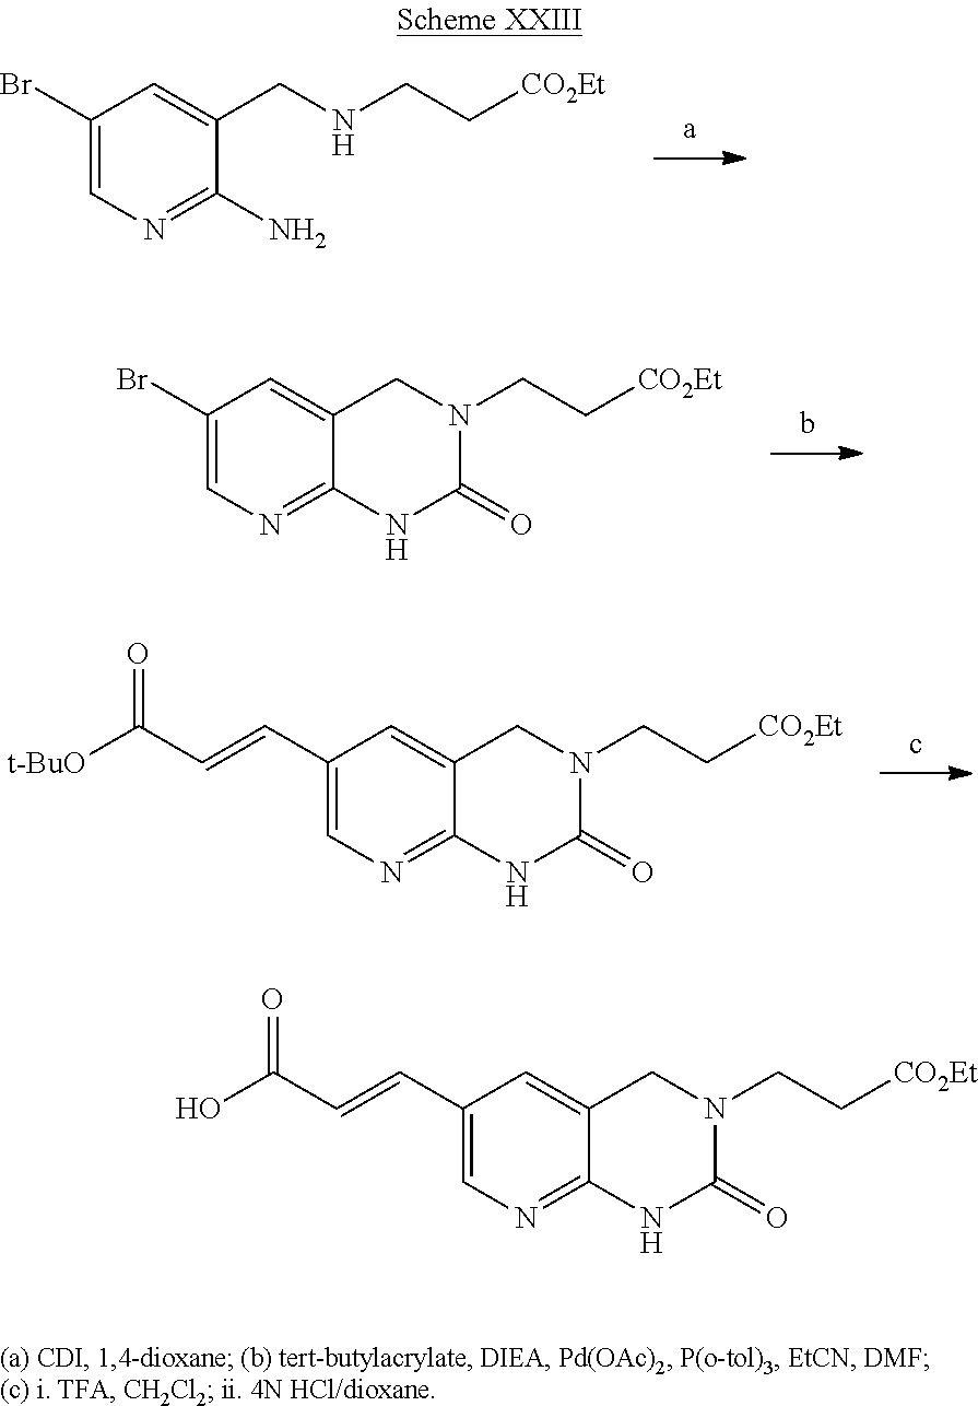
C1(Br)=CN=C(N)C(CNCC[CO2Et])=C1.C1(Br)=CN=C2C(=C1)CN(CC[CO2Et])C(=O)N2.C1(C=CC([t-BuO])=O)=CN=C2C(=C1)CN(CC[CO2Et])C(=O)N2.C1(C=CC(O)=O)=CN=C2C(=C1)CN(CC[CO2Et])C(=O)N2
